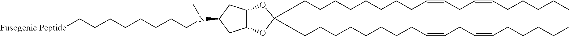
C(CCCCCCCC=CCC=CCCCCC)C1(CCCCCCCCC=CCC=CCCCCC)OC2C(O1)CC(N(CCCCCCCC[Fusogenic Peptide])C)C2
